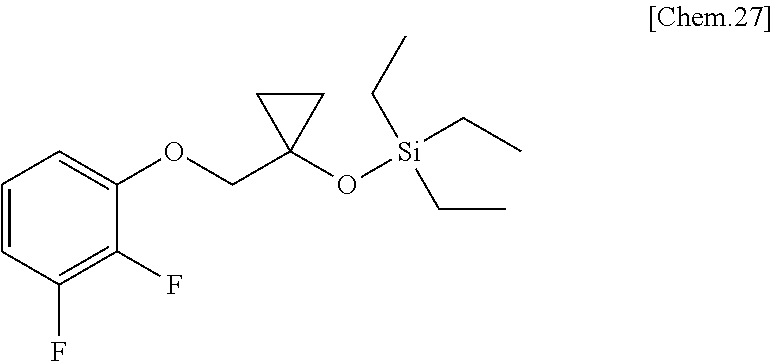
C1=CC(F)=C(F)C(OCC2(O[Si](CC)(CC)CC)CC2)=C1
